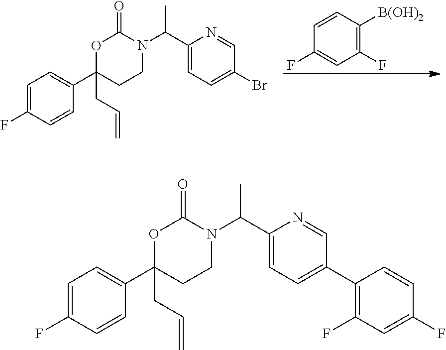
C1=C(F)C=CC(C2(CC=C)CCN(C(C3=CC=C(Br)C=N3)C)C(=O)O2)=C1.C1=CC([B(OH)2])=C(F)C=C1F.C1=C(F)C=CC(C2(CC=C)CCN(C(C3=CC=C(C4=C(F)C=C(F)C=C4)C=N3)C)C(=O)O2)=C1
